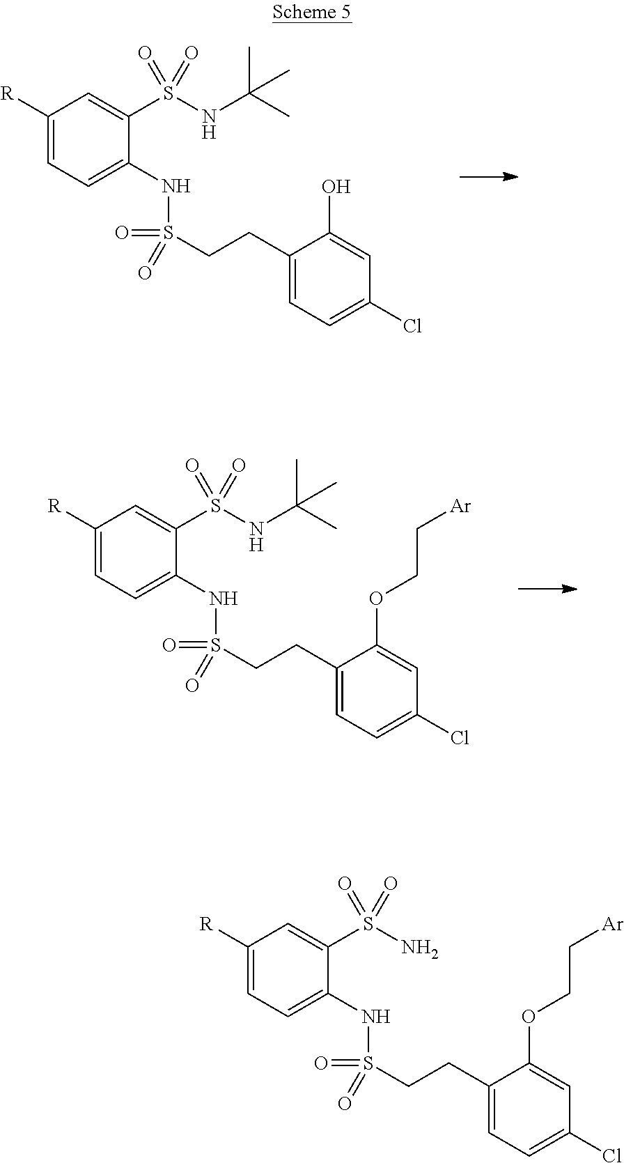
C1([R])=CC=C(NS(=O)(=O)CCC2=CC=C(Cl)C=C2O)C(S(NC(C)(C)C)(=O)=O)=C1.C1([R])=CC=C(NS(=O)(=O)CCC2=CC=C(Cl)C=C2OCC[Ar])C(S(NC(C)(C)C)(=O)=O)=C1.C1([R])=CC=C(NS(=O)(=O)CCC2=CC=C(Cl)C=C2OCC[Ar])C(S(N)(=O)=O)=C1
